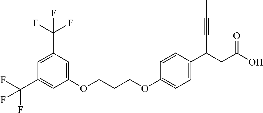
C1(OCCCOC2=CC=C(C(C#CC)CC(=O)O)C=C2)=CC(C(F)(F)F)=CC(C(F)(F)F)=C1
